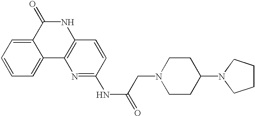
C1=CC=C2C(=C1)C(=O)NC1=C2N=C(NC(=O)CN2CCC(N3CCCC3)CC2)C=C1
